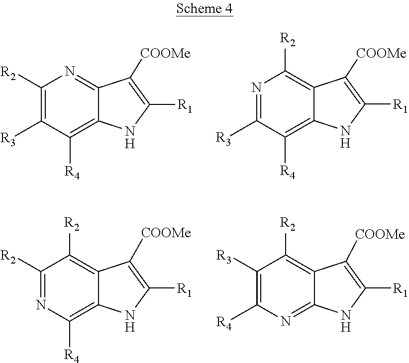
C1([R3])=C([R2])N=C2C(=C1[R4])NC([R1])=C2[COOMe].C1([R3])=NC([R2])=C2C(=C1[R4])NC([R1])=C2[COOMe].N1=C([R2])C([R2])=C2C(=C1[R4])NC([R1])=C2[COOMe].C1([R4])=C([R3])C([R2])=C2C(=N1)NC([R1])=C2[COOMe]
